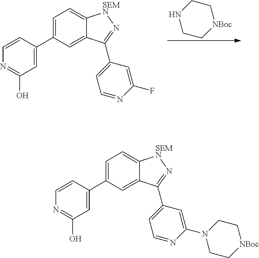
C1=C(C2=CC(O)=NC=C2)C=C2C(=C1)[SEMN]N=C2C1=CC=NC(F)=C1.C1C[NBoc]CCN1.C1=C(C2=CC(O)=NC=C2)C=C2C(=C1)[SEMN]N=C2C1=CC=NC(N2CC[NBoc]CC2)=C1
